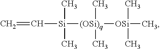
C=C[Si]([(OSi)q](C)(C)[OSi](C)(C)C)(C)C
